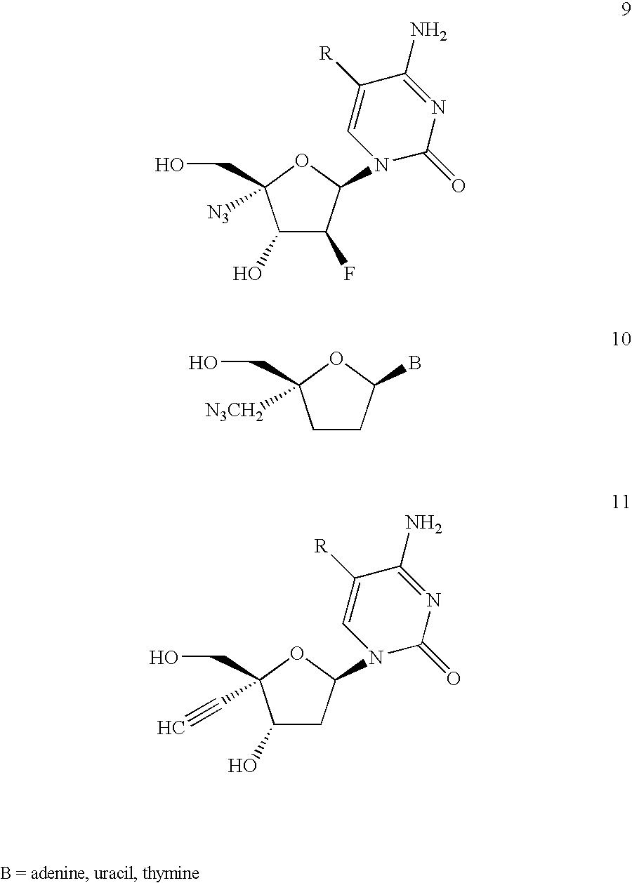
C1(O)C(F)C(N2C(=O)N=C(N)C([R])=C2)OC1(CO)[N3].C1CC(B)OC1(CO)[N3CH2].C1(O)CC(N2C(=O)N=C(N)C([R])=C2)OC1(CO)C#C
